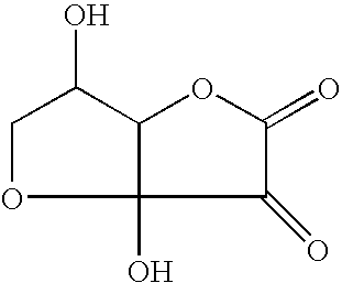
C1OC2(O)C(C1O)OC(=O)C2=O
